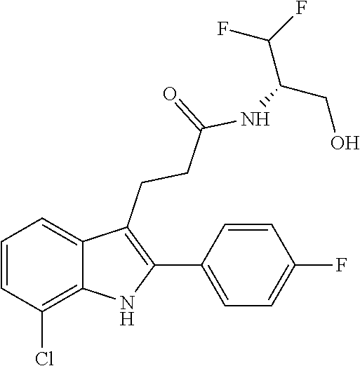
N(C(CCC1=C(C2=CC=C(F)C=C2)NC2=C(Cl)C=CC=C12)=O)C(CO)C(F)F
